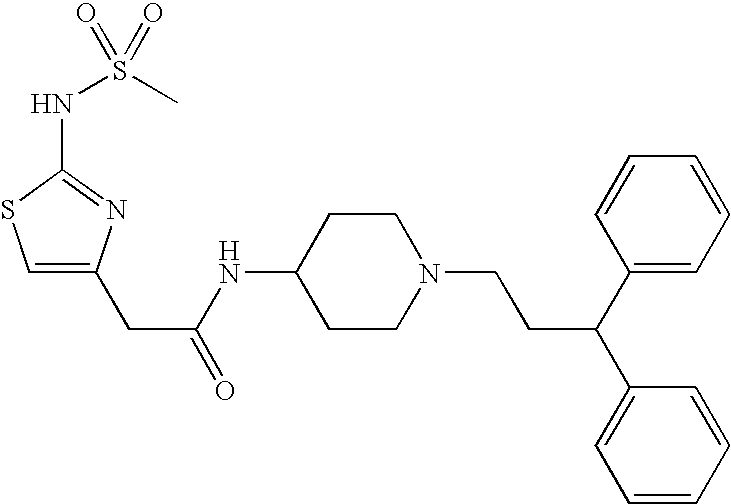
C1(NC(CC2=CSC(NS(C)(=O)=O)=N2)=O)CCN(CCC(C2=CC=CC=C2)C2=CC=CC=C2)CC1
